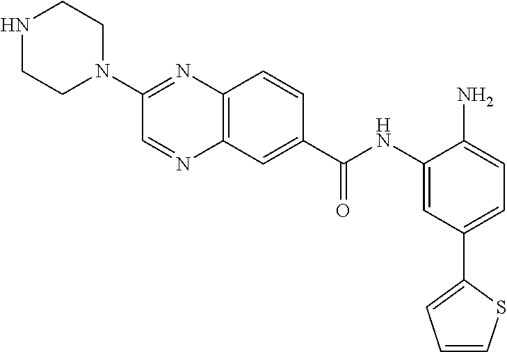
C1N(C2=NC3=C(N=C2)C=C(C(NC2=CC(C4=CC=CS4)=CC=C2N)=O)C=C3)CCNC1
